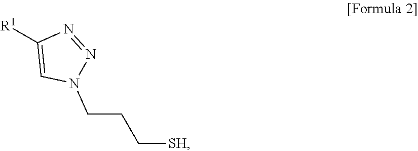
[R1]C1=CN(CCC[SH])N=N1
